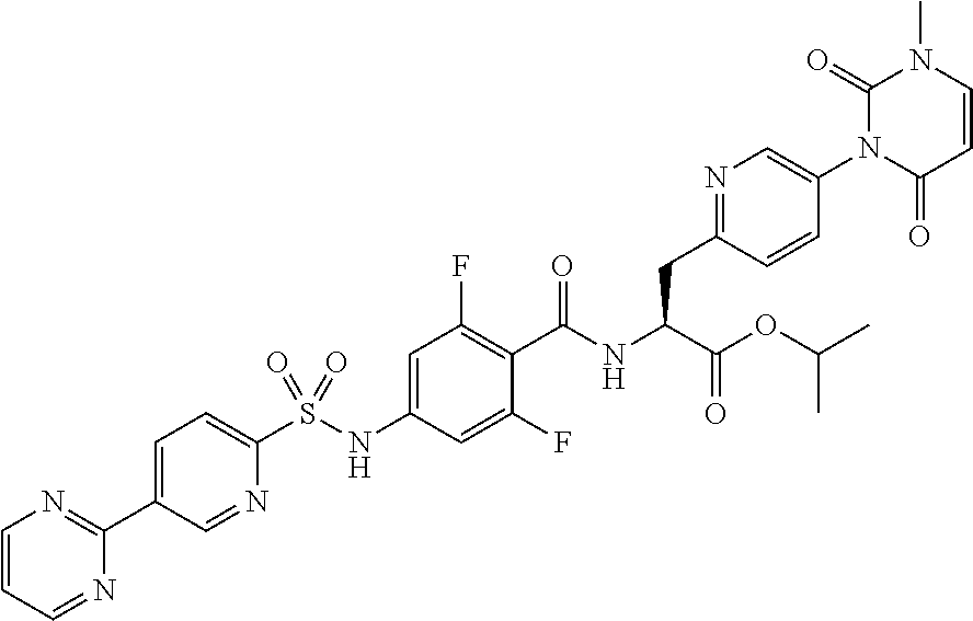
C1=CC(=O)N(C2=CN=C(CC(C(=O)OC(C)C)NC(=O)C3=C(F)C=C(NS(C4=CC=C(C5=NC=CC=N5)C=N4)(=O)=O)C=C3F)C=C2)C(=O)N1C
